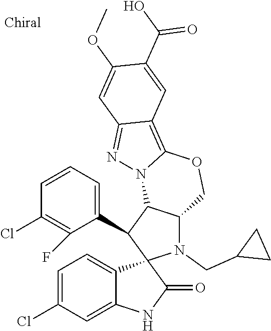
C1=C(Cl)C=C2C(=C1)C1(C(=O)N2)N(CC2CC2)C2C(C1C1=CC=CC(Cl)=C1F)N1C(=C3C(=N1)C=C(OC)C(C(O)=O)=C3)OC2
